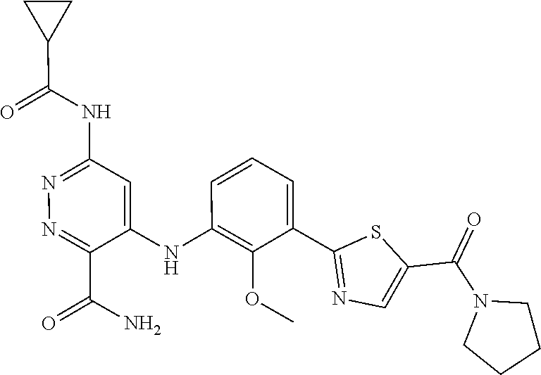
C1=C(C2=NC=C(C(N3CCCC3)=O)S2)C(OC)=C(NC2=CC(NC(C3CC3)=O)=NN=C2C(N)=O)C=C1
